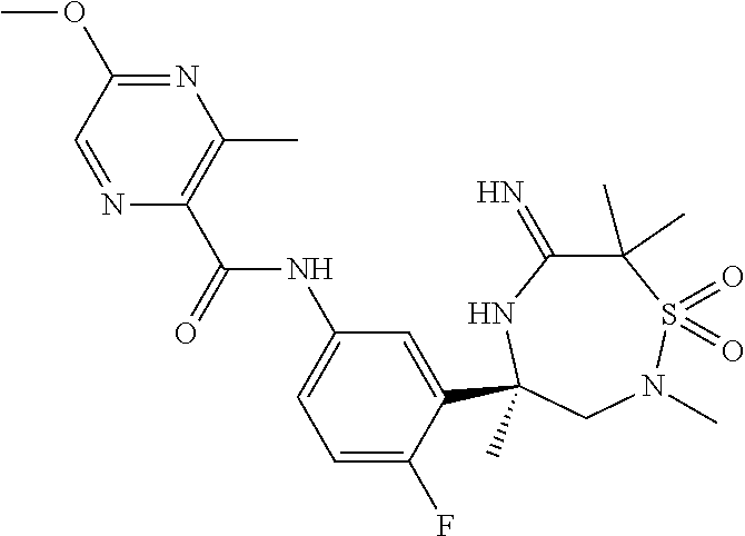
C(=O)(NC1=CC=C(F)C(C2(C)NC(=N)C(C)(C)S(=O)(=O)N(C)C2)=C1)C1=C(C)N=C(OC)C=N1
